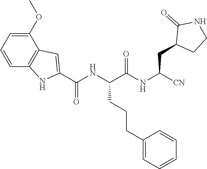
[CN]C(NC(C(NC(C1=CC2=C(N1)C=CC=C2OC)=O)CCCC1=CC=CC=C1)=O)CC1CCNC1=O
